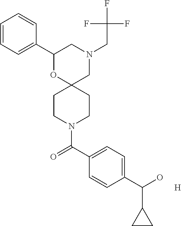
C1(C2=CC=CC=C2)OC2(CN(CC(F)(F)F)C1)CCN(C(C1=CC=C(C(O)C3CC3)C=C1)=O)CC2.[H]
